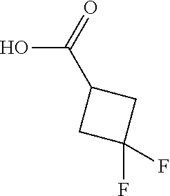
C1C(F)(F)CC1C(O)=O
